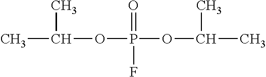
CC(OP(OC(C)C)(=O)F)C
